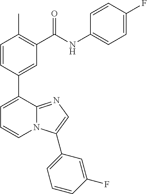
C1=CC(C2=CC=CN3C2=NC=C3C2=CC=CC(F)=C2)=CC(C(=O)NC2=CC=C(F)C=C2)=C1C
